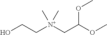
OCC[N+](CC(OC)OC)(C)C
